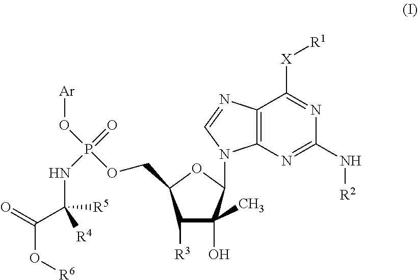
C12=C(N=C(N[R2])N=C1[X][R1])N(C1C(O)(C)C([R3])C(COP(O[Ar])(=O)NC(C(O[R6])=O)([R4])[R5])O1)C=N2
